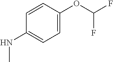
C1=CC(NC)=CC=C1OC(F)F
